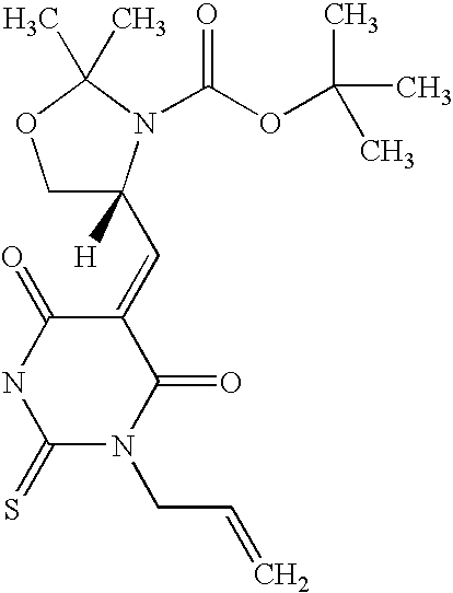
C1C(C=C2C(=O)NC(=S)N(CC=C)C2=O)([H])N(C(OC(C)(C)C)=O)C(C)(C)O1
